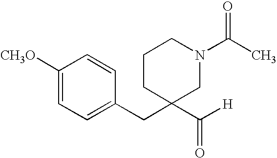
C1CC(C([H])=O)(CC2=CC=C([CH3O])C=C2)CN(C(C)=O)C1
